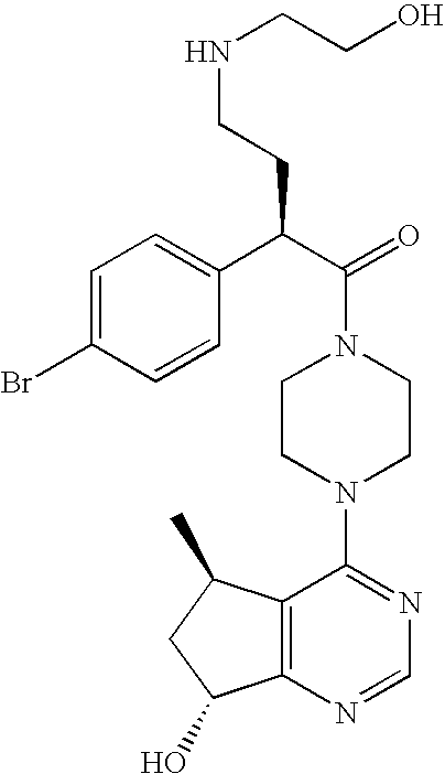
C(N1CCN(C2=NC=NC3=C2C(C)CC3O)CC1)(C(C1=CC=C(Br)C=C1)CCNCCO)=O
